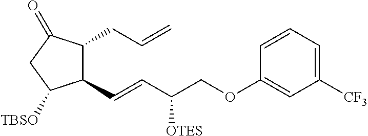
C(=CC(COC1=CC([CF3])=CC=C1)[OTES])C1C(CC=C)C(=O)CC1[TBSO]
